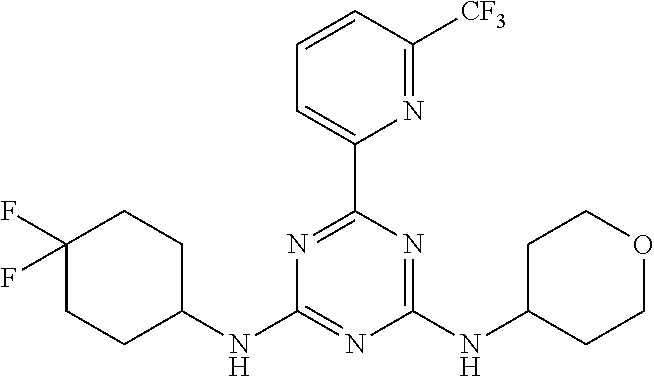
N1=C(C2=CC=CC([CF3])=N2)N=C(NC2CCOCC2)N=C1NC1CCC(F)(F)CC1
